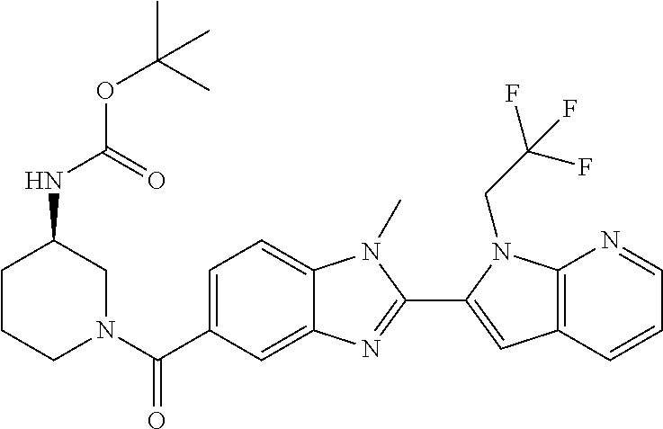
C1CCN(C(C2=CC=C3C(=C2)N=C(C2=CC4=C(N2CC(F)(F)F)N=CC=C4)N3C)=O)CC1NC(OC(C)(C)C)=O
